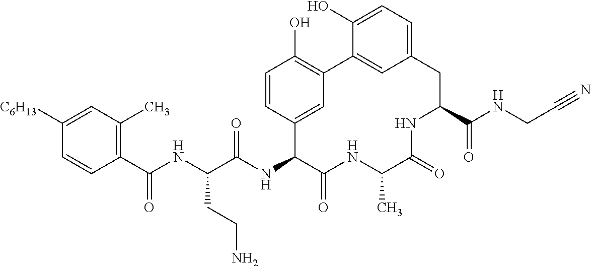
C1(C(NC(C(NC2C(=O)NC(C)C(=O)NC(C(NCC#N)=O)CC3=CC=C(O)C(=C3)C3=C(O)C=CC2=C3)=O)CCN)=O)=C(C)C=C([C6H13])C=C1
